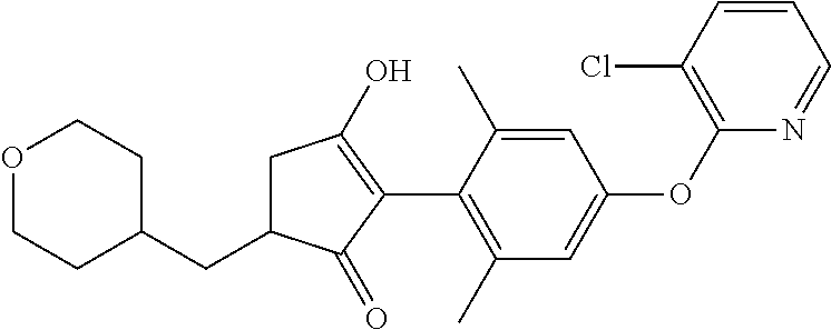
C1(CC2CC(O)=C(C3=C(C)C=C(OC4=C(Cl)C=CC=N4)C=C3C)C2=O)CCOCC1
